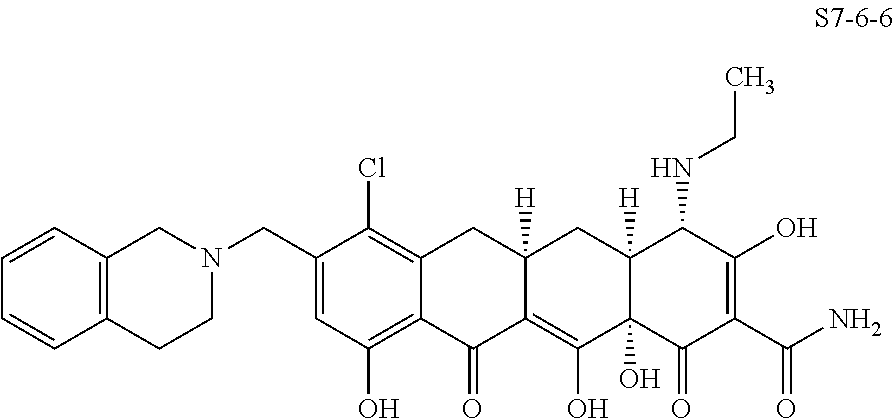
N1(CC2=CC(O)=C3C(=C2Cl)CC2([H])C(=C(O)C4(O)C([H])(C2)C(NCC)C(O)=C(C(N)=O)C4=O)C3=O)CCC2=C(C1)C=CC=C2
